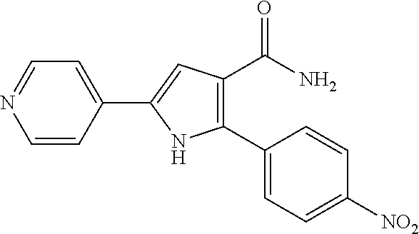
C1=CC(C2=CC(C(=O)N)=C(C3=CC=C([NO2])C=C3)N2)=CC=N1
